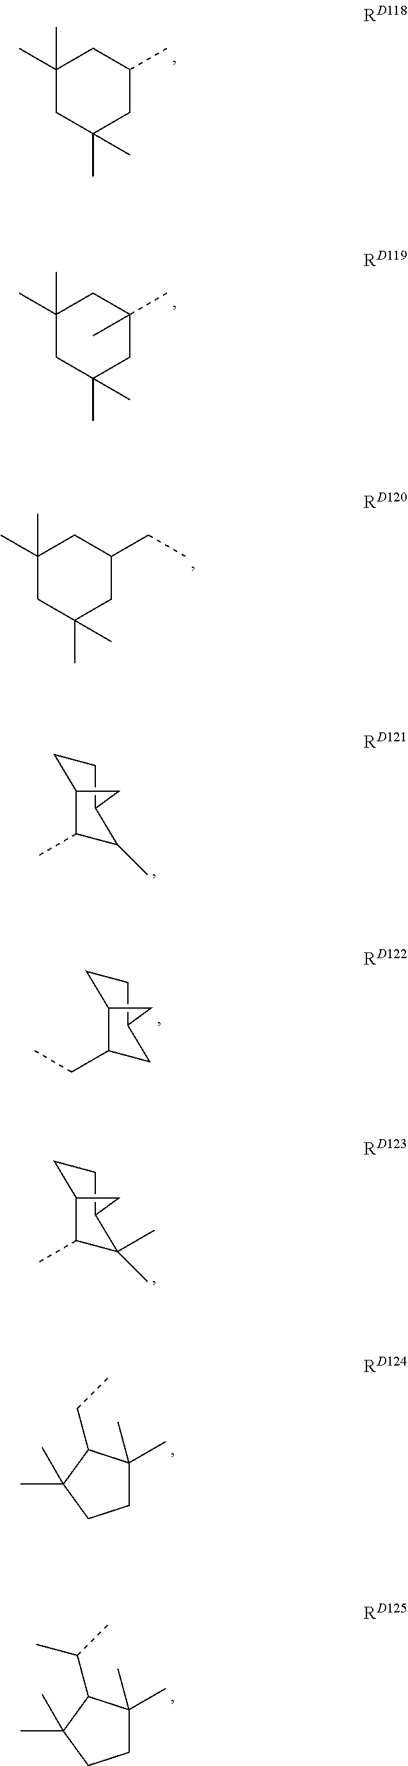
C1(C)(C)CC(C)(C)CC(C)C1.C1(C)(C)CC(C)(C)CC(C)(C)C1.C1(C)(C)CC(C)(C)CC(CC)C1.C1CC2C(C)C(C)C1C2.C1CC2C(CC)CC1C2.C1CC2C(C)C(C)(C)C1C2.C1C(C)(C)C(CC)C(C)(C)C1.C1C(C)(C)C(C(C)C)C(C)(C)C1
